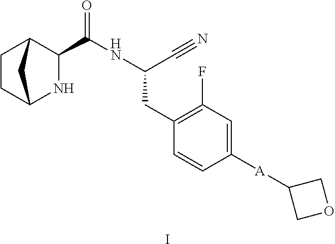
I.C1CC2NC(C(=O)NC(CC3=C(F)C=C([A]C4COC4)C=C3)C#N)C1C2
